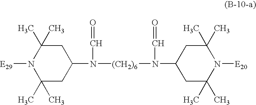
C1(C)(C)CC(N([(CH2)6]N(C=O)C2CC(C)(C)N([E20])C(C)(C)C2)C=O)CC(C)(C)N1[E29]
